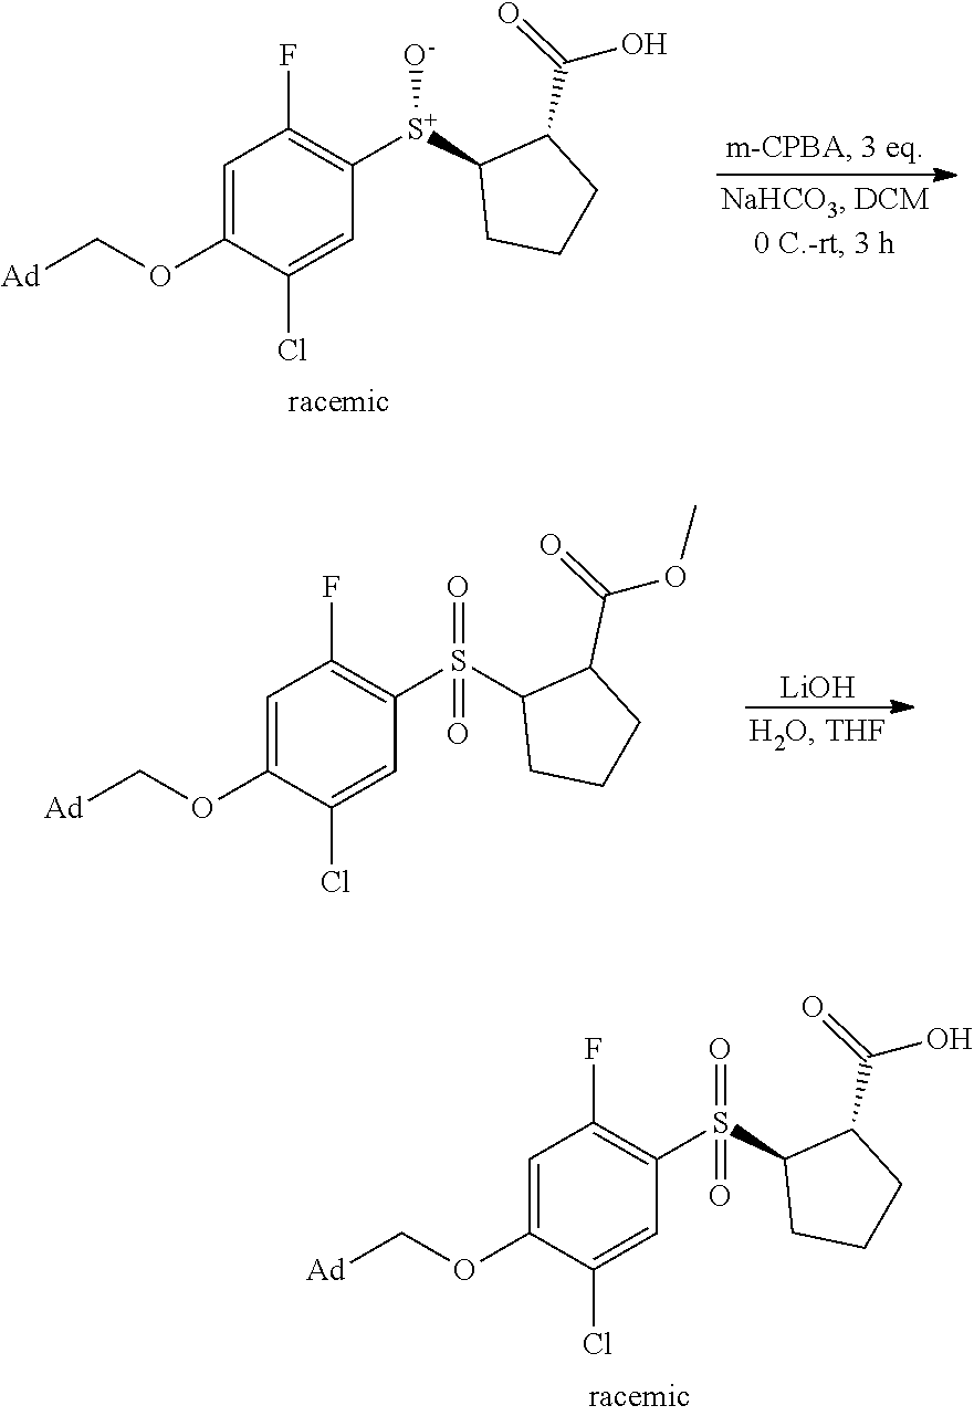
C1=C(OC[Ad])C(Cl)=CC([S+](C2CCCC2C(O)=O)[O-])=C1F.[LiOH].C1=C(OC[Ad])C(Cl)=CC(S(C2CCCC2C(OC)=O)(=O)=O)=C1F.C1=C(OC[Ad])C(Cl)=CC(S(C2CCCC2C(O)=O)(=O)=O)=C1F
